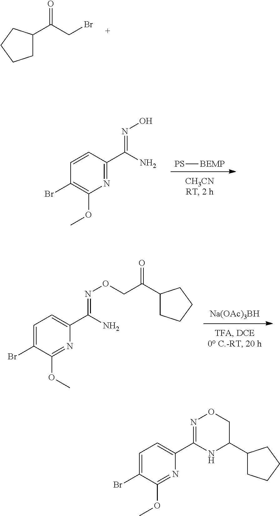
C1C(C(CBr)=O)CCC1.[PS][BEMP].C1(Br)=C(OC)N=C(C(=NO)N)C=C1.[Na(OAc)3BH].C1(Br)=CC=C(C(=NOCC(C2CCCC2)=O)N)N=C1OC.C1(Br)=CC=C(C2=NOCC(C3CCCC3)N2)N=C1OC
